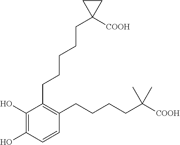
C1(O)=C(O)C=CC(CCCCC([COOH])(C)C)=C1CCCCCC1([COOH])CC1
